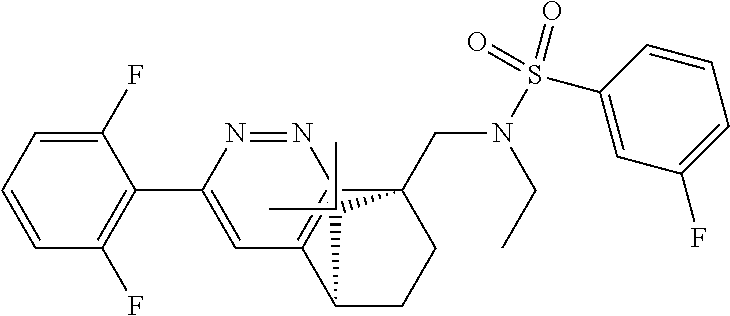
C1(F)=CC=CC(F)=C1C1=CC2=C(N=N1)C1(CN(S(C3=CC(F)=CC=C3)(=O)=O)CC)CCC2C1(C)C
